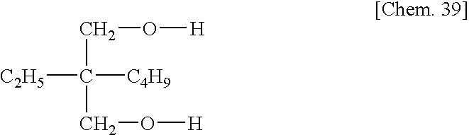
C(O[H])C([C4H9])([C2H5])CO[H]
